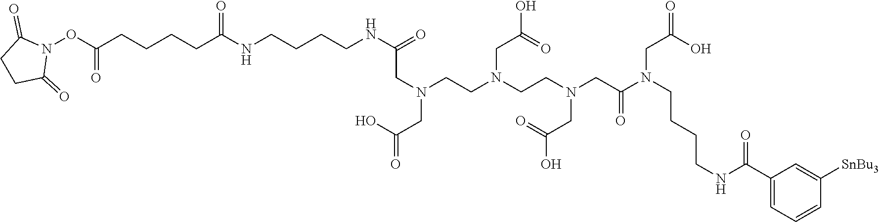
C(=O)(CN(CC(N(CC(=O)O)CCCCNC(C1=CC=CC([SnBu3])=C1)=O)=O)CCN(CC(O)=O)CCN(CC(O)=O)CC(NCCCCNC(CCCCC(ON1C(=O)CCC1=O)=O)=O)=O)O
